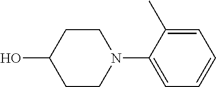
N1(C2=CC=CC=C2C)CCC(O)CC1
